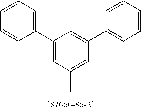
C1=CC=C(C2=CC(C)=CC(C3=CC=CC=C3)=C2)C=C1
